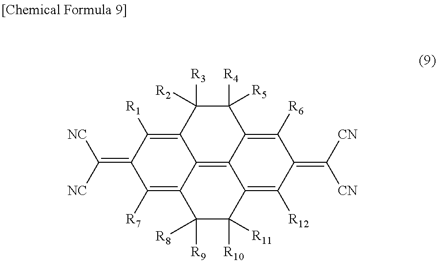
C1(=C([NC])[NC])C([R7])=C2C3=C4C(=C([R12])C(=C([CN])[CN])C([R6])=C4C([R4])([R5])C([R3])([R2])C3=C1[R1])C([R10])([R11])C2([R9])[R8]
